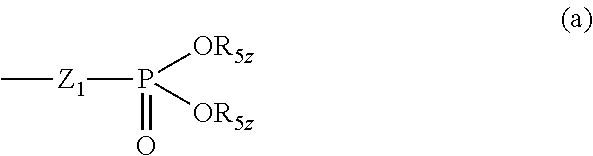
[Z1](P(=O)([OR5z])[OR5z])C
